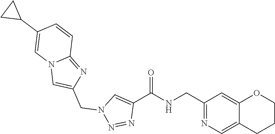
C1(CNC(C2=CN(CC3=CN4C(=N3)C=CC(C3CC3)=C4)N=N2)=O)=NC=C2C(=C1)OCCC2
